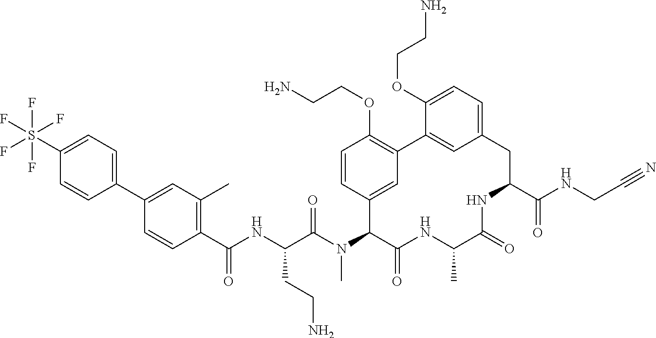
C1=CC2=CC(=C1OCCN)C1=CC(=CC=C1OCCN)CC(C(=O)NCC#N)NC(=O)C(C)NC(=O)C2N(C)C(C(NC(C1=C(C)C=C(C2=CC=C(S(F)(F)(F)(F)F)C=C2)C=C1)=O)CCN)=O
